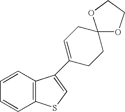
C1=CC2=C(C=C1)SC=C2C1=CCC2(OCCO2)CC1
